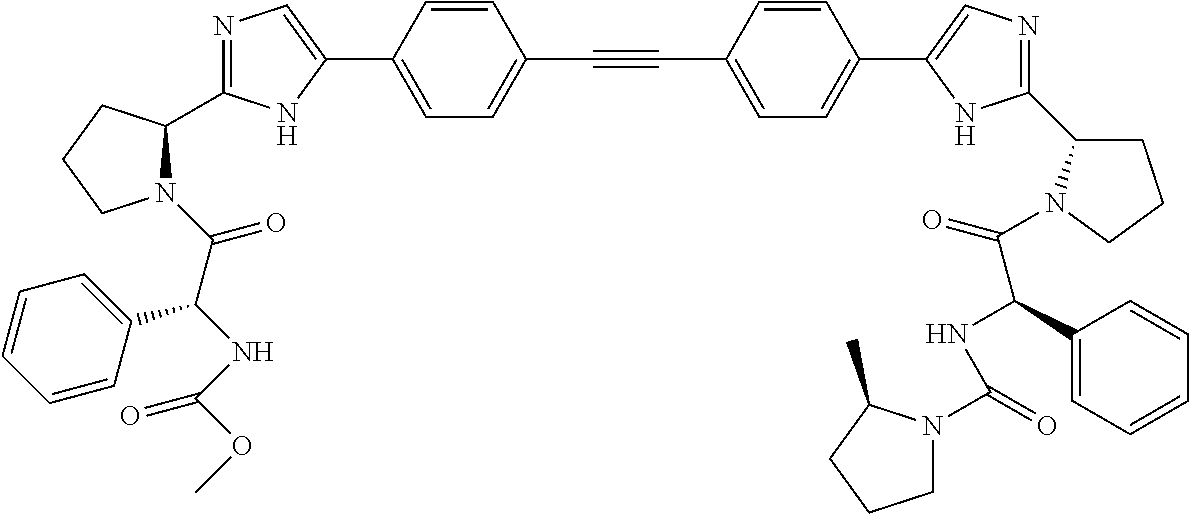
N1=C(C2N(C(C(NC(OC)=O)C3=CC=CC=C3)=O)CCC2)NC(C2=CC=C(C#CC3=CC=C(C4=CN=C(C5CCCN5C(=O)C(NC(=O)N5CCCC5C)C5=CC=CC=C5)N4)C=C3)C=C2)=C1
